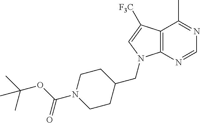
C12=C(N=CN=C1C)N(CC1CCN(C(OC(C)(C)C)=O)CC1)C=C2[F3C]
